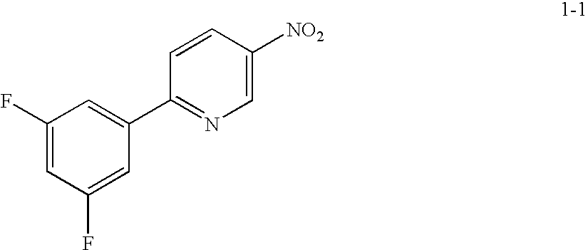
C1(F)=CC(F)=CC(C2=NC=C([NO2])C=C2)=C1
